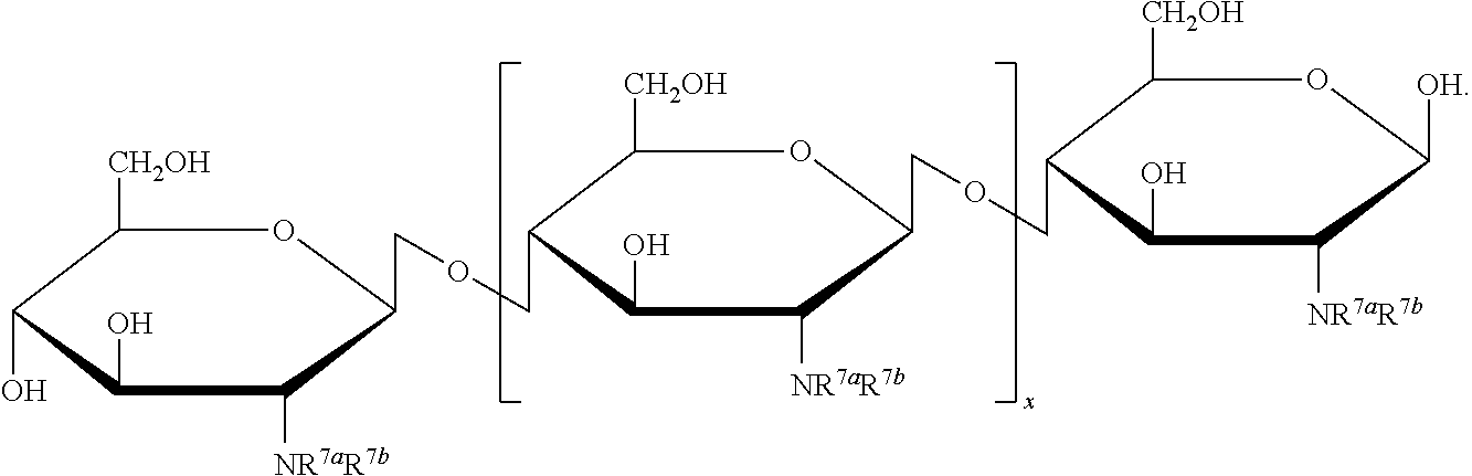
C1([CH2OH])C(O)C(O)C([NR7aR7b])C(COCC2C([CH2OH])OC(COCC3C([CH2OH])OC([OH])C([NR7aR7b])C3O)C([NR7aR7b])C2O)O1
